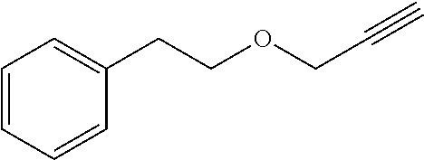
C1=CC=CC(CCOCC#C)=C1
